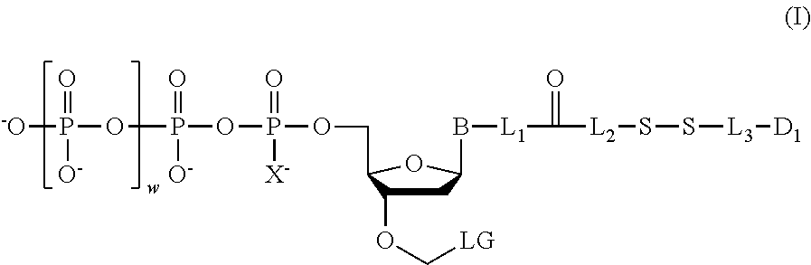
C1C(OC[LG])C(COP(OP(OP([-O])(=O)[O-])(=O)[O-])(=O)[X-])OC1B[L1]C([L2]SS[L3][D1])=O
